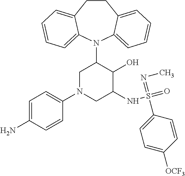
C12=CC=CC=C1N(C1CN(C3=CC=C(N)C=C3)CC(NS(=O)(=NC)C3=CC=C([OCF3])C=C3)C1O)C1=CC=CC=C1CC2
